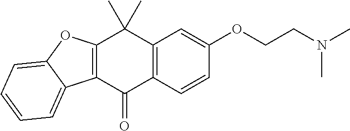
C12=C(C=CC(OCCN(C)C)=C1)C(=O)C1=C(C2(C)C)OC2=CC=CC=C12
